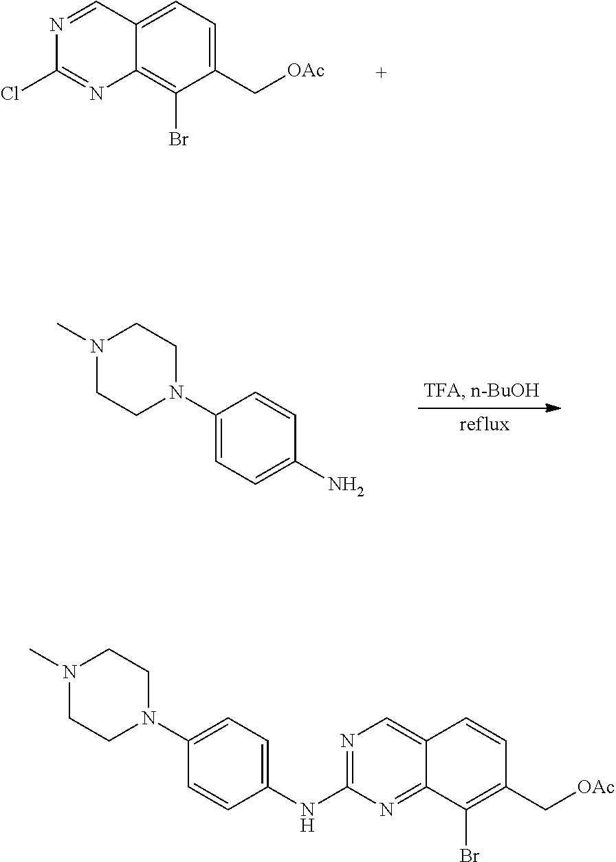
N1=CC2=CC=C(C[OAc])C(Br)=C2N=C1Cl.C1(N2CCN(C)CC2)=CC=C(N)C=C1.N1=C(NC2=CC=C(N3CCN(C)CC3)C=C2)N=C2C(=C1)C=CC(C[OAc])=C2Br
